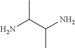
NC(C(N)C)C
